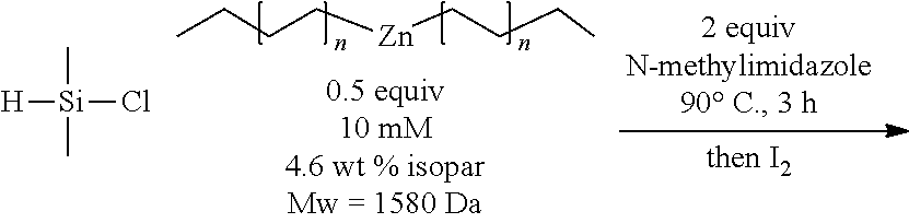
C[Si](C)([H])Cl.CCCC[Zn]CCCC
